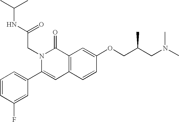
C1=CC(F)=CC(C2=CC3=C(C(=O)N2CC(NC(C)C)=O)C=C(OCC(CN(C)C)C)C=C3)=C1
